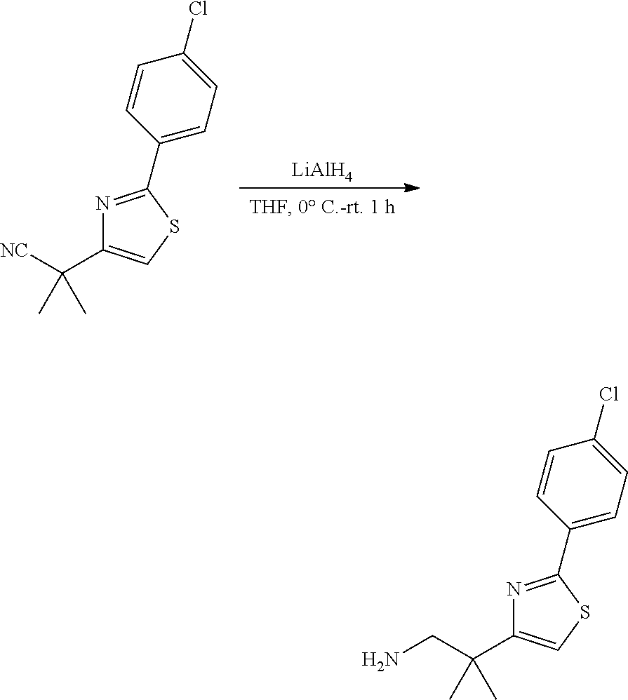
N1=C(C2=CC=C(Cl)C=C2)SC=C1C([NC])(C)C.[LiAlH4].N1=C(C2=CC=C(Cl)C=C2)SC=C1C(CN)(C)C
